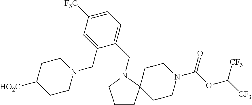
C1CC2(CCN(C(OC([CF3])[CF3])=O)CC2)N(CC2=CC=C([F3C])C=C2CN2CCC([HO2C])CC2)C1
